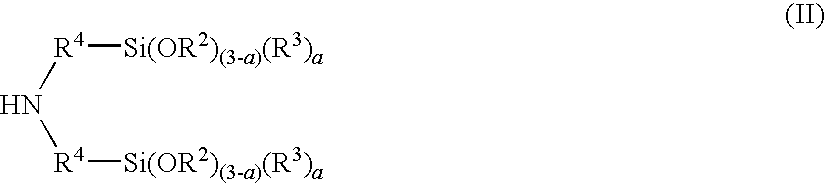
N([R4][Si(OR2)(3-a)(R3)a])[R4][Si(OR2)(3-a)(R3)a]
